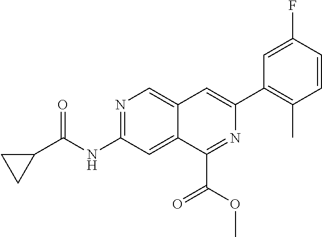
N1=C(NC(C2CC2)=O)C=C2C(=C1)C=C(C1=C(C)C=CC(F)=C1)N=C2C(OC)=O
